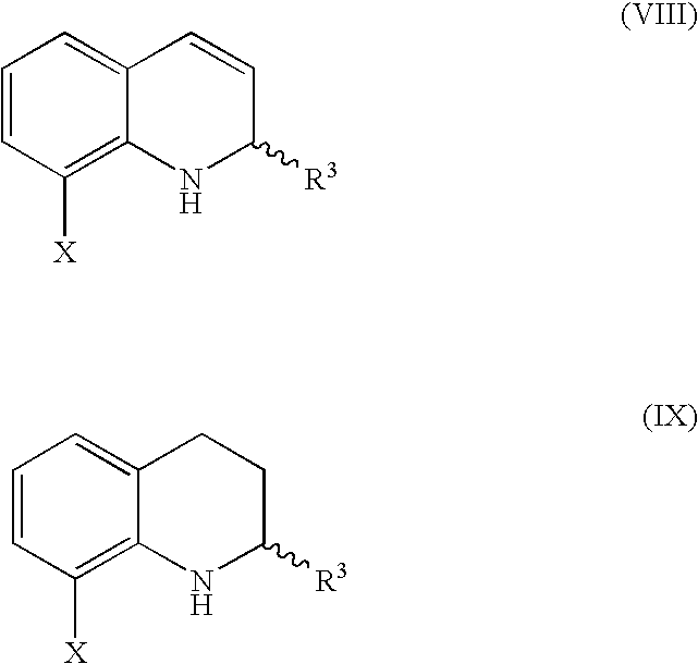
C1=CC([X])=C2C(=C1)CCC([R3])N2.C1=CC([X])=C2C(=C1)C=CC([R3])N2
